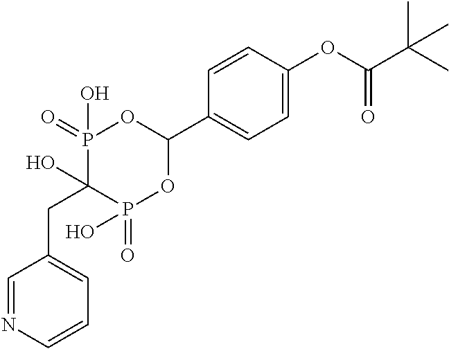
C1=C(OC(C(C)(C)C)=O)C=CC(C2OP(=O)(O)C(O)(CC3=CC=CN=C3)P(=O)(O)O2)=C1
